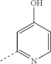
C1=C(O)C=CN=C1C
